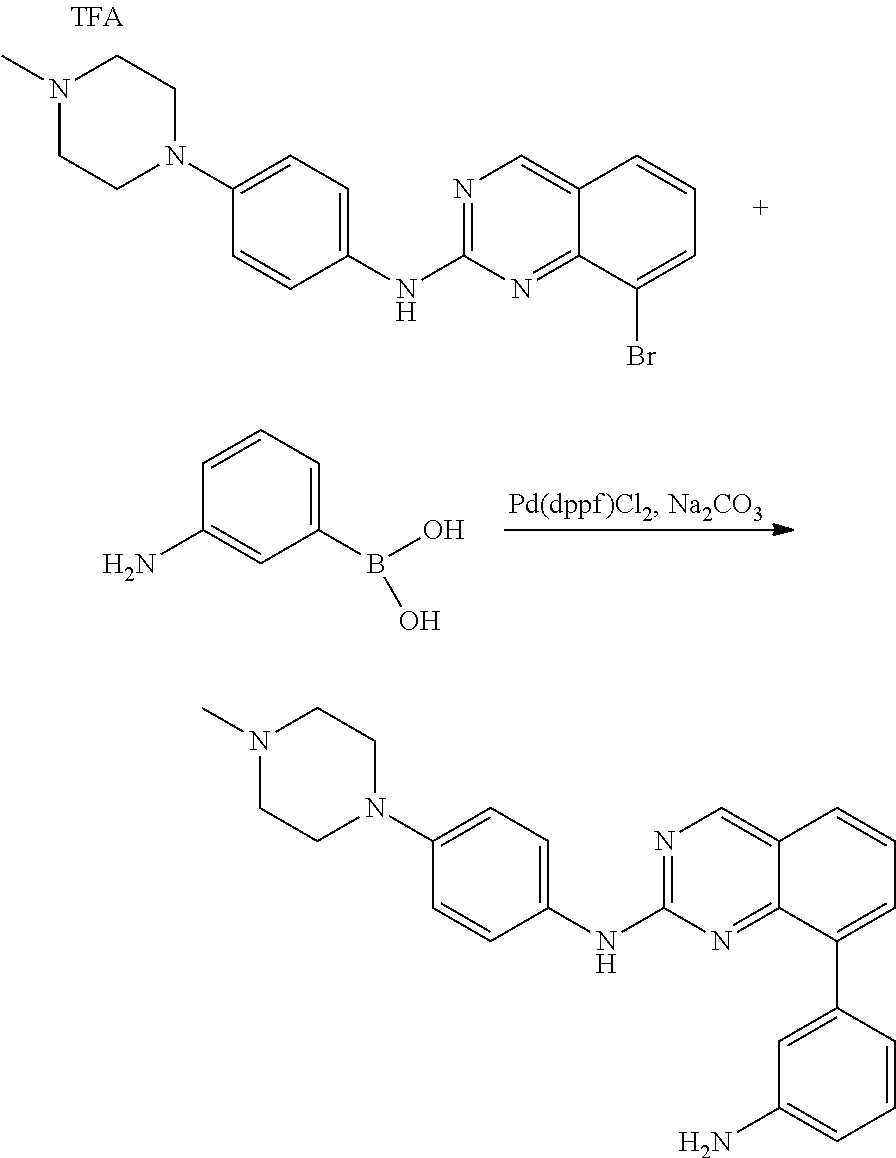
N1=C(NC2=CC=C(N3CCN(C)CC3)C=C2)N=C2C(=C1)C=CC=C2C1=CC(N)=CC=C1.N1=C(NC2=CC=C(N3CCN(C)CC3)C=C2)N=C2C(=C1)C=CC=C2Br.C1(B(O)O)=CC=CC(N)=C1
